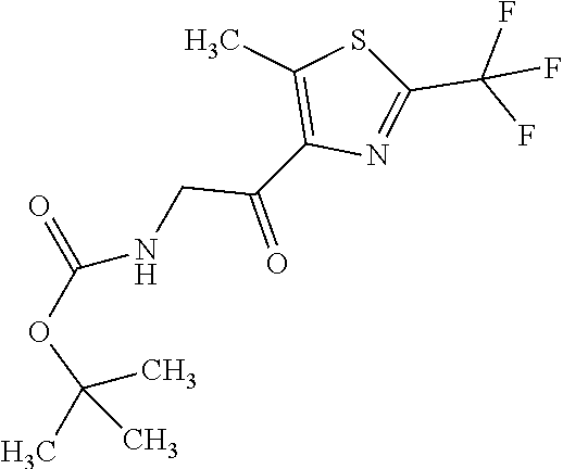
C(C(C1=C(C)SC(C(F)(F)F)=N1)=O)NC(OC(C)(C)C)=O
